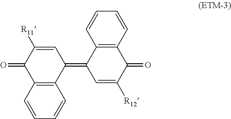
C12=C(C(=C3C=C([R12])C(=O)C4=C3C=CC=C4)C=C([R11])C1=O)C=CC=C2
